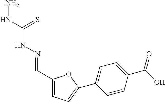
C1(C=NNC(NN)=S)=CC=C(C2=CC=C(C(O)=O)C=C2)O1
